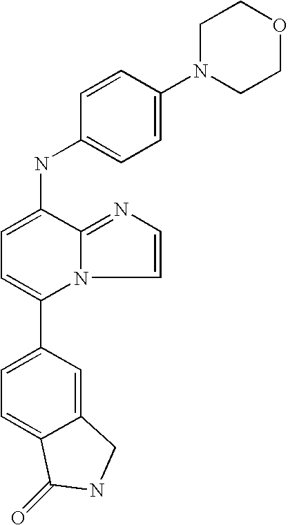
C1(C2=CC=C3C(=C2)CNC3=O)=CC=C(NC2=CC=C(N3CCOCC3)C=C2)C2=NC=CN12
